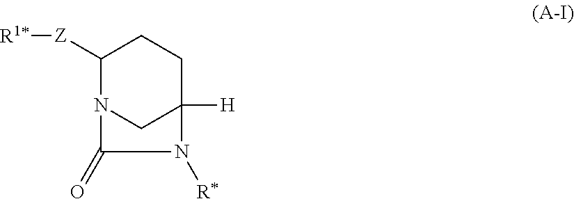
C1([Z][R1*])N2CC([H])(CC1)N([R*])C2=O
